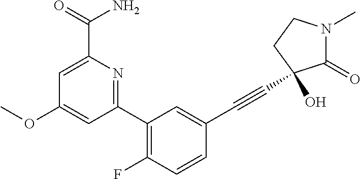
C1(OC)=CC(C2=C(F)C=CC(C#CC3(O)C(=O)N(C)CC3)=C2)=NC(C(=O)N)=C1
